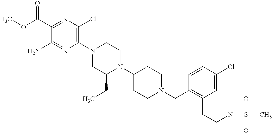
C1(C(OC)=O)=NC(Cl)=C(N2CC(CC)N(C3CCN(CC4=C(CCNS(C)(=O)=O)C=C(Cl)C=C4)CC3)CC2)N=C1N
